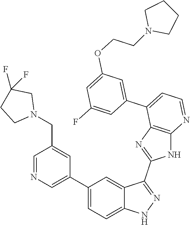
C1=NC=C(C2=CC=C3C(=C2)C(C2=NC4=C(N2)N=CC=C4C2=CC(OCCN4CCCC4)=CC(F)=C2)=NN3)C=C1CN1CC(F)(F)CC1
